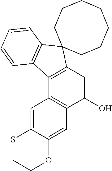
C1(O)=CC2=C(C3=C1C=C1C(=C3)SCCO1)C1=C(C=CC=C1)C21CCCCCCC1
